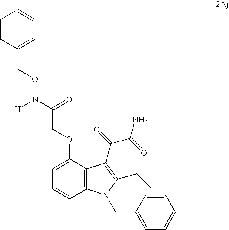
C12=C(C(OCC(N(OCC3=CC=CC=C3)[H])=O)=CC=C1)C(C(=O)C(=O)N)=C(CC)N2CC1=CC=CC=C1
